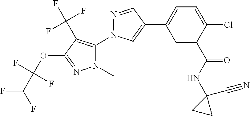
C1=C(C(NC2(C#N)CC2)=O)C(Cl)=CC=C1C1=CN(C2=C(C(F)(F)F)C(OC(C(F)F)(F)F)=NN2C)N=C1
